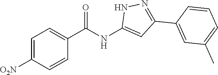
C1=C([O2N])C=CC(C(NC2=CC(C3=CC(C)=CC=C3)=NN2)=O)=C1
